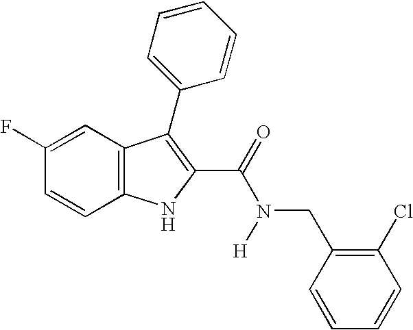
C1(F)=CC2=C(C=C1)NC(C(=O)N([H])CC1=C(Cl)C=CC=C1)=C2C1=CC=CC=C1
